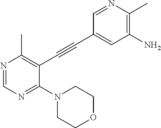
N1=CN=C(N2CCOCC2)C(C#CC2=CC(N)=C(C)N=C2)=C1C
